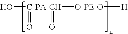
O[C-PA-CH](=O)(=O)[O-PE-O][H]
